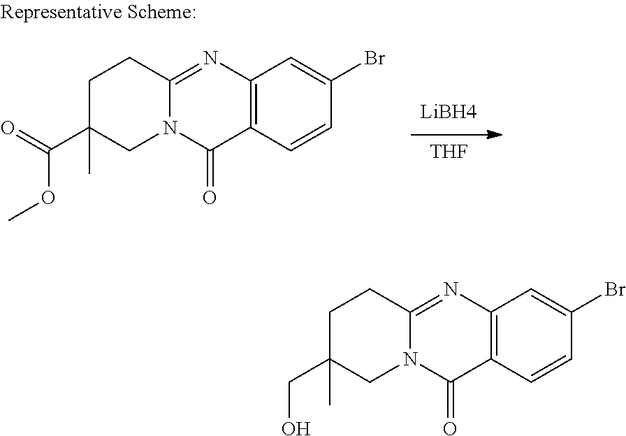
C12=C(N=C3N(C1=O)CC(CO)(C)CC3)C=C(Br)C=C2.C12=C(N=C3N(C1=O)CC(C(=O)OC)(C)CC3)C=C(Br)C=C2.[THF]
